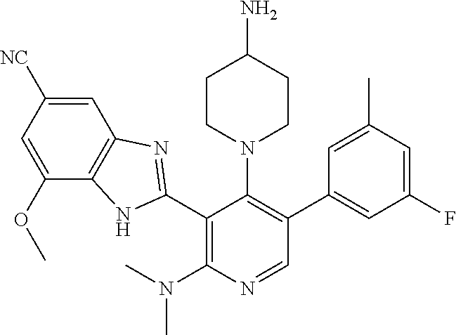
C1=NC(N(C)C)=C(C2=NC3=C(N2)C(OC)=CC([NC])=C3)C(N2CCC(N)CC2)=C1C1=CC(F)=CC(C)=C1
